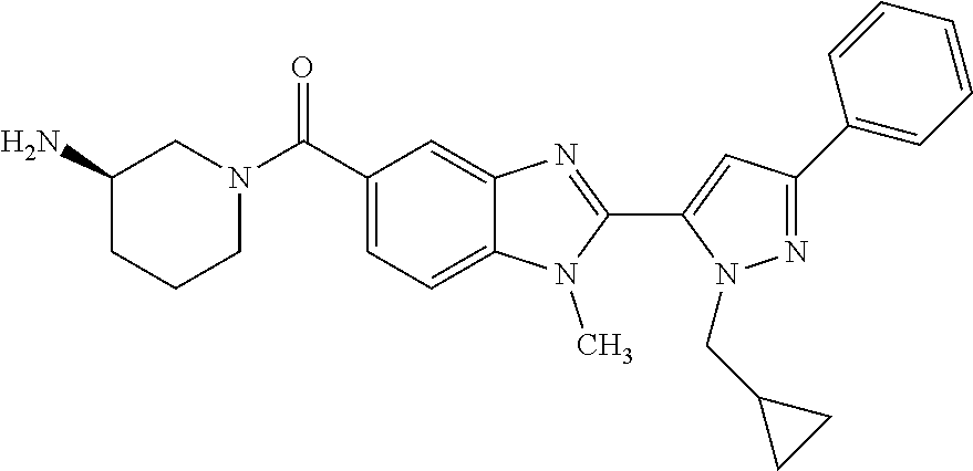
C1(C2=CC=CC=C2)=NN(CC2CC2)C(C2=NC3=CC(C(N4CCCC(N)C4)=O)=CC=C3N2C)=C1
